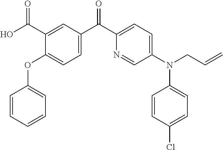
C1=CC=CC=C1OC1=CC=C(C(C2=CC=C(N(CC=C)C3=CC=C(Cl)C=C3)C=N2)=O)C=C1C(O)=O
